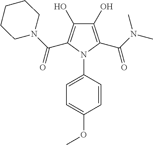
C1(O)=C(C(N(C)C)=O)N(C2=CC=C(OC)C=C2)C(C(N2CCCCC2)=O)=C1O
